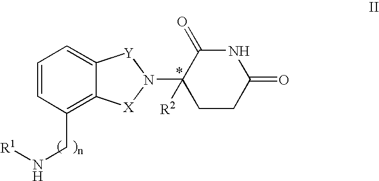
C12=C(CN[R1])C=CC=C1[Y]N(C1([R2])CCC(=O)NC1=O)[X]2
